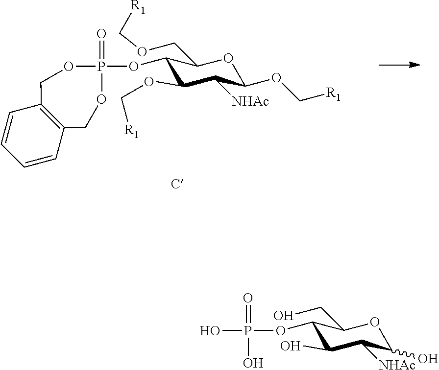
C1(O)OC(CO)C(OP(=O)(O)O)C(O)C1[NHAc].C1(OC[R1])OC(COC[R1])C(OP2(=O)OCC3=C(CO2)C=CC=C3)C(OC[R1])C1[NHAc]
